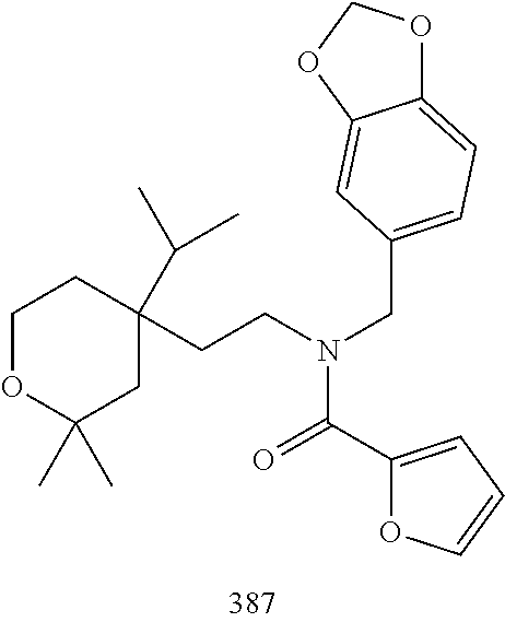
C1OC(C)(C)CC(C(C)C)(CCN(CC2=CC=C3OCOC3=C2)C(C2=CC=CO2)=O)C1
